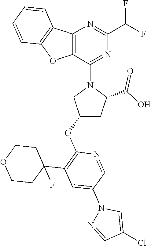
C12=C(OC3=C1C=CC=C3)C(N1CC(OC3=C(C4(F)CCOCC4)C=C(N4N=CC(Cl)=C4)C=N3)CC1C(O)=O)=NC(C(F)F)=N2
